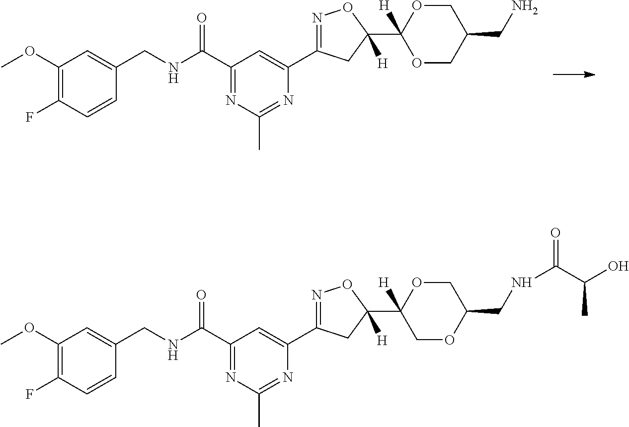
C1(OC)=C(F)C=CC(CNC(C2=NC(C)=NC(C3=NOC(C4([H])OCC(CN)CO4)([H])C3)=C2)=O)=C1.C1(OC)=C(F)C=CC(CNC(C2=NC(C)=NC(C3=NOC(C4([H])COC(CNC(C(O)C)=O)CO4)([H])C3)=C2)=O)=C1
